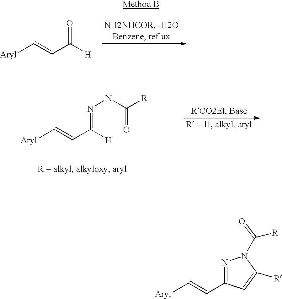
[Aryl]C=CC([H])=O.[Aryl]C=CC([H])=NNC(=O)[R].N1=C(C=C[Aryl])C=C([R])N1C([R])=O
